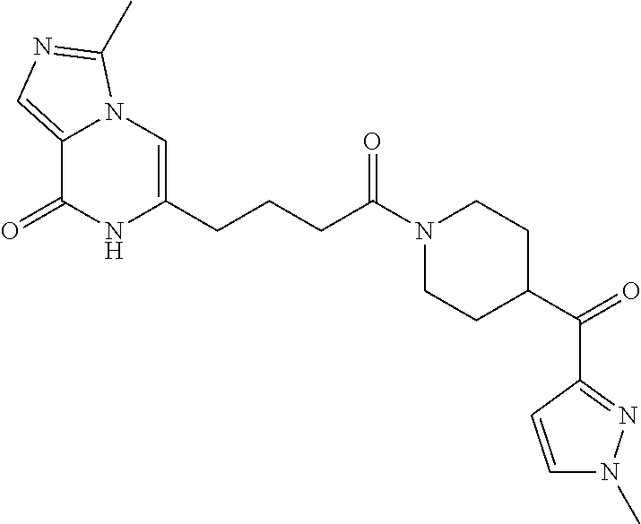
C12=CN=C(C)N1C=C(CCCC(N1CCC(C(C3=NN(C)C=C3)=O)CC1)=O)NC2=O
